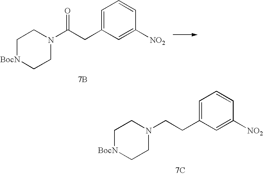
C1=C(CC(N2CC[BocN]CC2)=O)C=C([NO2])C=C1.[7B].C1=C(CCN2CC[BocN]CC2)C=C([NO2])C=C1.[7C]
